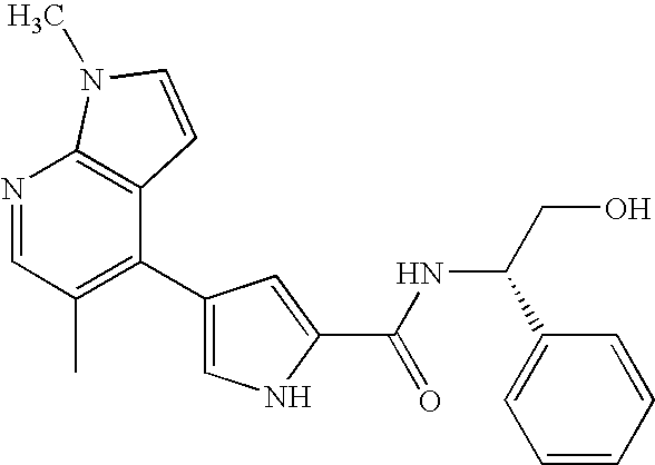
N1=CC(C)=C(C2=CNC(C(NC(CO)C3=CC=CC=C3)=O)=C2)C2=C1N(C)C=C2
